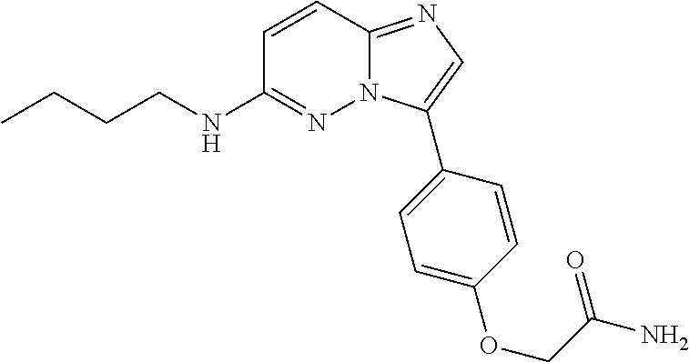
C1=CC2=NC=C(C3=CC=C(OCC(=O)N)C=C3)N2N=C1NCCCC
